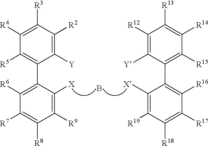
C1([R4])=C([R3])C([R2])=C([Y])C(C2=C([R6])C([R7])=C([R8])C([R9])=C2[X])=C1[R5].C1([R14])=C([R13])C([R12])=C([Y])C(C2=C([R16])C([R17])=C([R18])C([R19])=C2[X])=C1[R15].B
